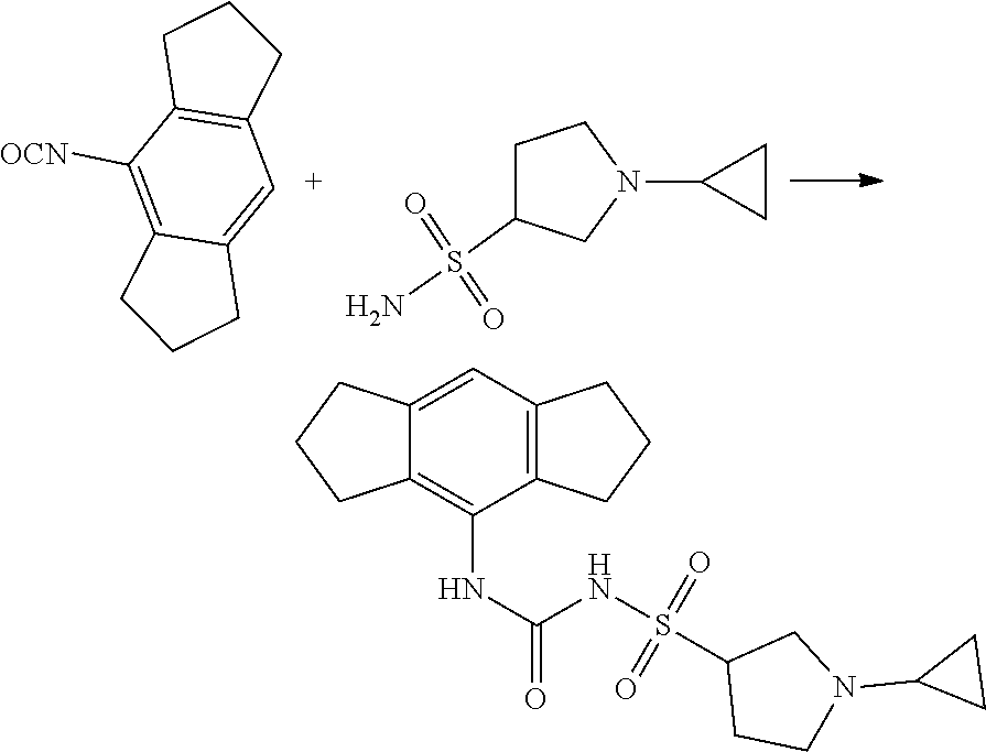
C12=C([OCN])C3=C(C=C1CCC2)CCC3.C1C(S(N)(=O)=O)CN(C2CC2)C1.C12=CC3=C(C(NC(NS(C4CCN(C5CC5)C4)(=O)=O)=O)=C1CCC2)CCC3
